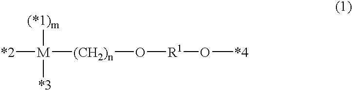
[*2][M]([(CH2)n]O[R1]O[*4])([(*1)m])[*3]
